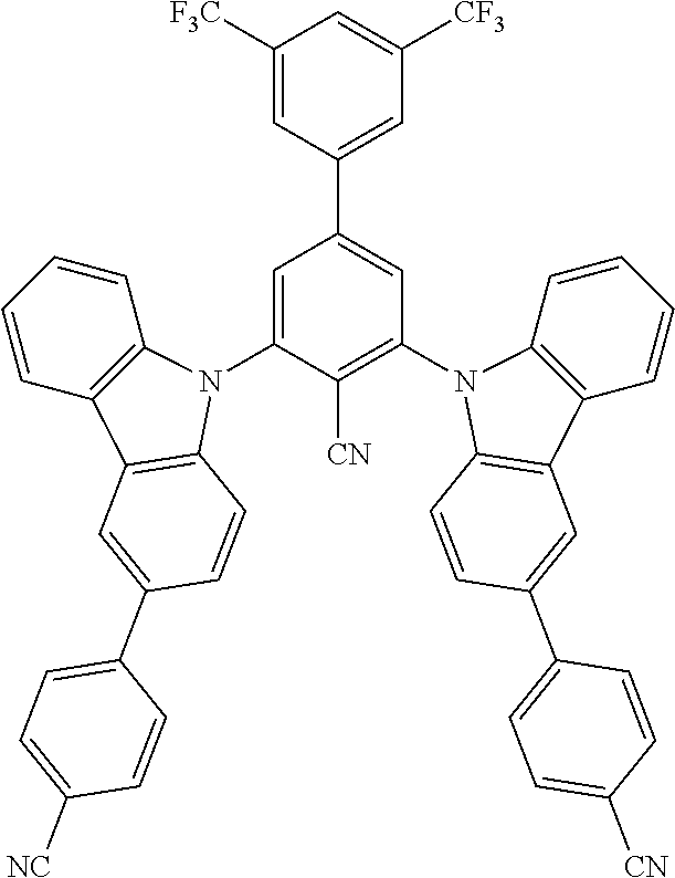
[CN]C1=C(N2C3=C(C=CC=C3)C3=C2C=CC(C2=CC=C([CN])C=C2)=C3)C=C(C2=CC([CF3])=CC([F3C])=C2)C=C1N1C2=C(C=CC=C2)C2=C1C=CC(C1=CC=C([NC])C=C1)=C2
